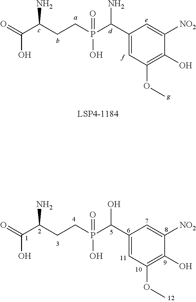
O=C(C(CCP(C(C1=CC(OC)=C(O)C([NO2])=C1)N)(=O)O)N)O.O=C(C(CCP(C(C1=CC(OC)=C(O)C([NO2])=C1)O)(=O)O)N)O
